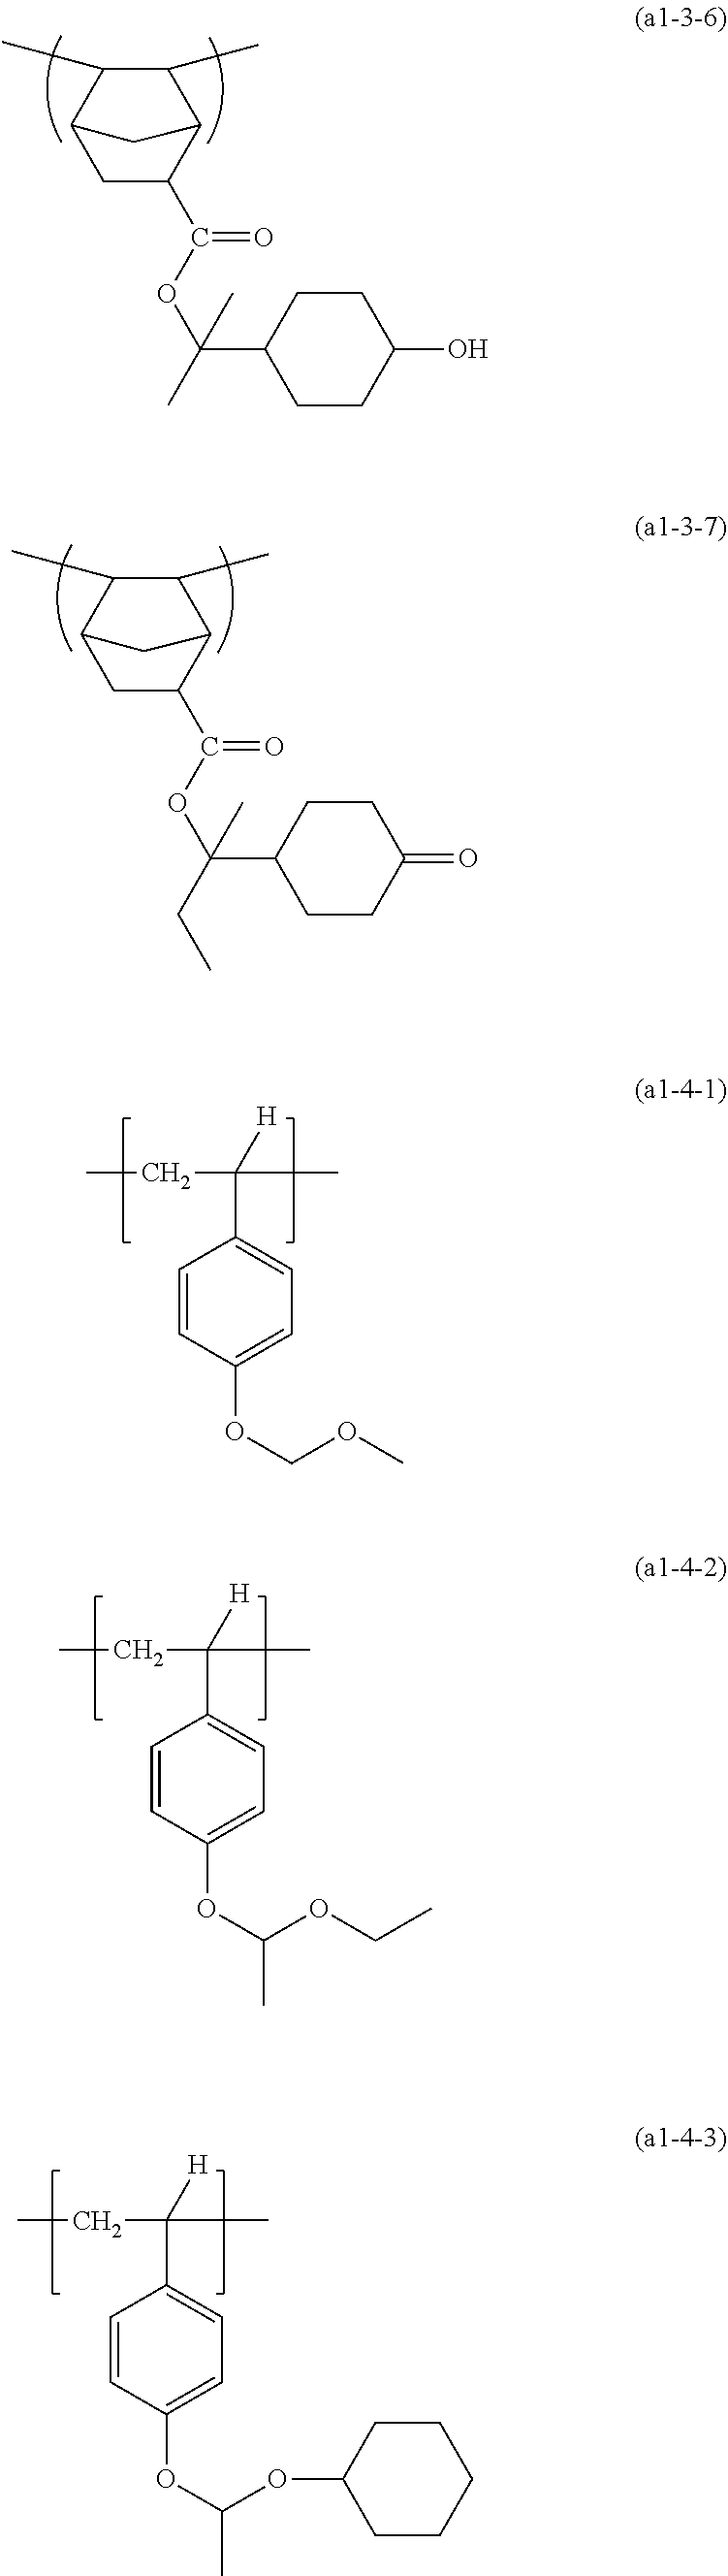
C12CC(C(OC(C3CCC(O)CC3)(C)C)=O)C(C(C)C1C)C2.C12CC(C(OC(C3CCC(=O)CC3)(CC)C)=O)C(C(C)C1C)C2.CCC(C1=CC=C(OCOC)C=C1)(C)[H].CCC(C1=CC=C(OC(OCC)C)C=C1)(C)[H].CCC(C1=CC=C(OC(OC2CCCCC2)C)C=C1)(C)[H]
